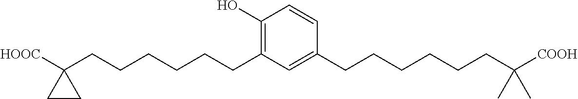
C1(O)=C(CCCCCCC2([HOOC])CC2)C=C(CCCCCCC([COOH])(C)C)C=C1
